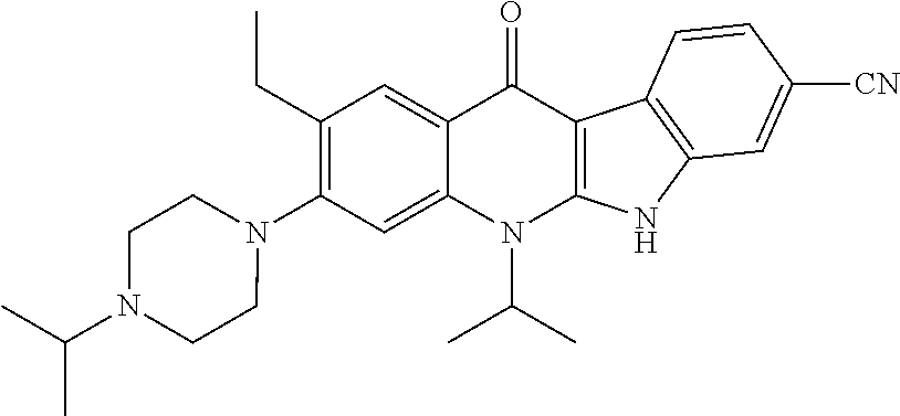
N1(C2=C(CC)C=C3C(=C2)N(C(C)C)C2=C(C3=O)C3=C(N2)C=C([CN])C=C3)CCN(C(C)C)CC1
